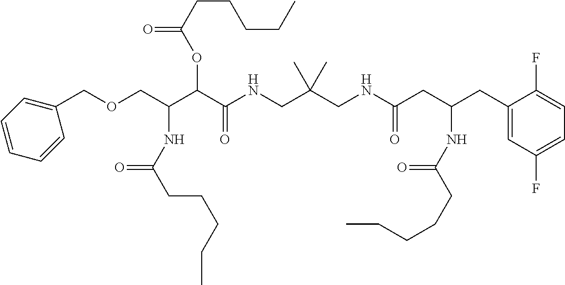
C(C(C(C(NCC(CNC(CC(CC1=CC(F)=CC=C1F)NC(CCCCC)=O)=O)(C)C)=O)OC(CCCCC)=O)NC(CCCCC)=O)OCC1=CC=CC=C1
